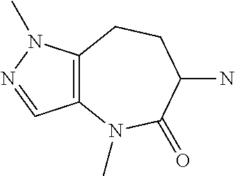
C12=C(N(C)N=C1)CCC(N)C(=O)N2C
